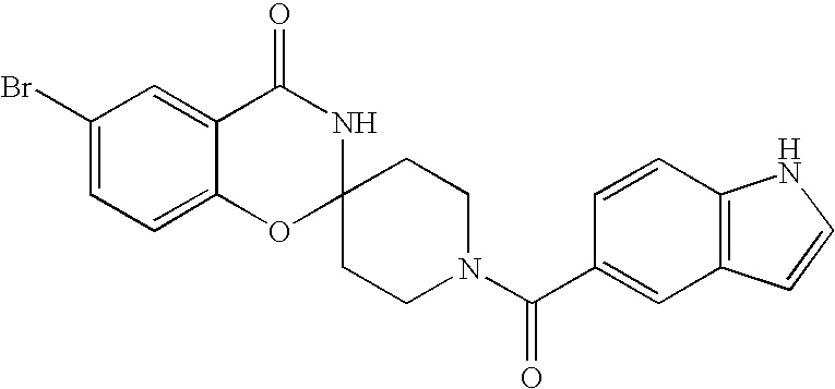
C1(Br)=CC=C2C(=C1)C(=O)NC1(O2)CCN(C(C2=CC3=C(C=C2)NC=C3)=O)CC1
